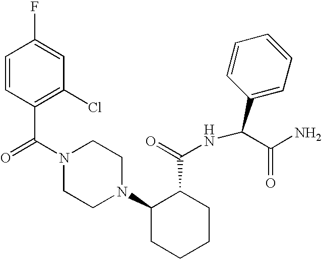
C(N1CCN(C2CCCCC2C(=O)NC(C2=CC=CC=C2)C(N)=O)CC1)(=O)C1=C(Cl)C=C(F)C=C1
